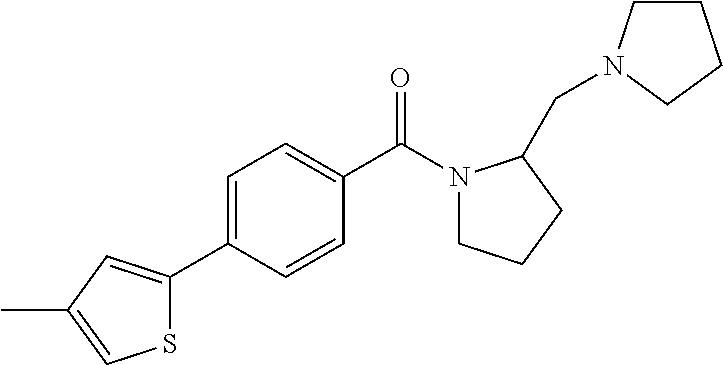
S1C(C2=CC=C(C(N3CCCC3CN3CCCC3)=O)C=C2)=CC(C)=C1
